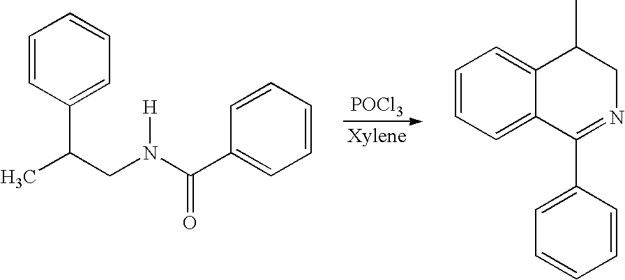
C1=CC(C(C)CN(C(C2=CC=CC=C2)=O)[H])=CC=C1.[POCl3].C1=CC=C2C(=C1)C(C)CN=C2C1=CC=CC=C1
